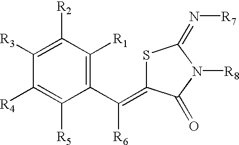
C1(C(=C2SC(=N[R7])N([R8])C2=O)[R6])=C([R1])C([R2])=C([R3])C([R4])=C1[R5]
